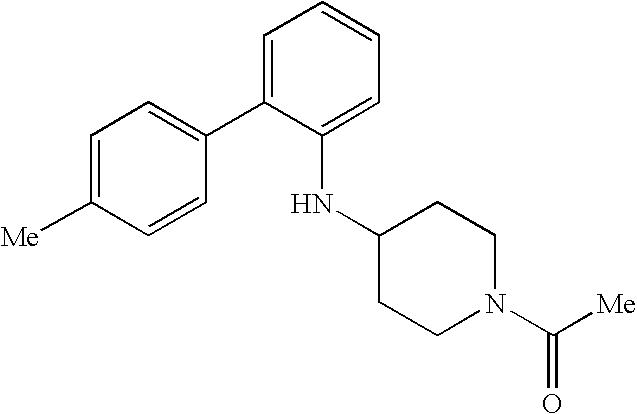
C1(C2=CC=CC=C2NC2CCN(C([Me])=O)CC2)=CC=C([Me])C=C1
